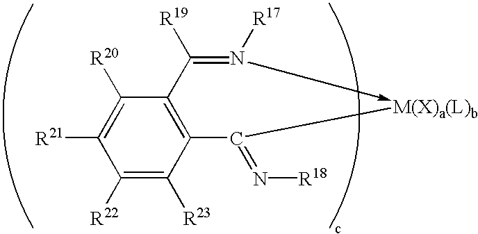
C1(C(=N[R18])[M(X)a(L)b])=C(C(=N[R17])[R19])C([R20])=C([R21])C([R22])=C1[R23]
